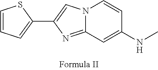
N12C(=NC(C3=CC=CS3)=C1)C=C(NC)C=C2
